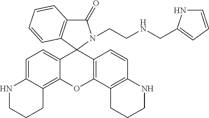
C1=C2C(=C3C(=C1)C1(C4=C(O3)C3=C(C=C4)NCCC3)N(CCNCC3=CC=CN3)C(=O)C3=C1C=CC=C3)CCCN2
